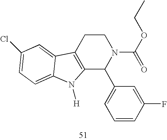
C12=C(CCN(C(=O)OCC)C1C1=CC=CC(F)=C1)C1=CC(Cl)=CC=C1N2[H]
